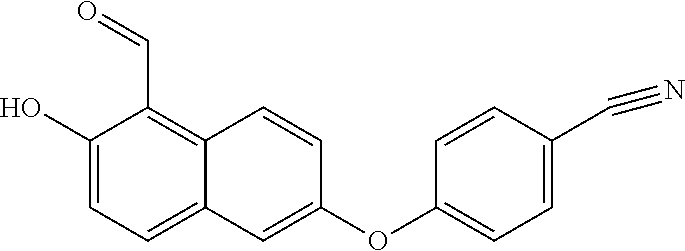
C1(O)=CC=C2C(=C1C=O)C=CC(OC1=CC=C(C#N)C=C1)=C2
